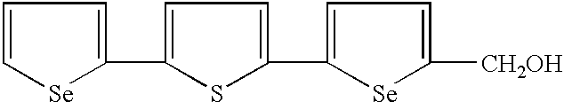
C1(C2=CC=C(C3=CC=C([CH2OH])[Se]3)S2)=CC=C[Se]1
